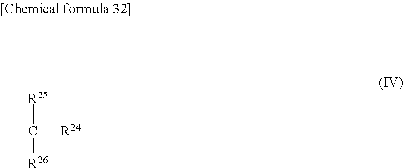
[R25]C([R24])(C)[R26]
